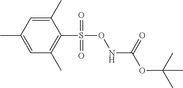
C1(C)=CC(C)=CC(C)=C1S(ONC(OC(C)(C)C)=O)(=O)=O
